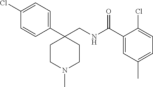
C1=C(Cl)C=CC(C2(CNC(C3=CC(C)=CC=C3Cl)=O)CCN(C)CC2)=C1
